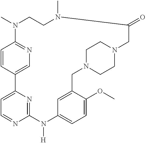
C1=C2N=C(N=C1)N([H])C1=CC=C(OC)C(=C1)CN1CCN(CC1)CC(=O)N(C)CCN(C)C1=NC=C2C=C1
